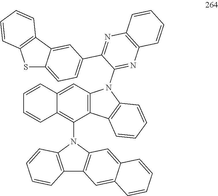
C1=CC2=CC3=C(C(N4C5=C(C6=C4C=C4C(=C6)C=CC=C4)C=CC=C5)=C2C=C1)C1=C(N3C2=NC3=C(N=C2C2=CC=C4C(=C2)C2=C(S4)C=CC=C2)C=CC=C3)C=CC=C1
